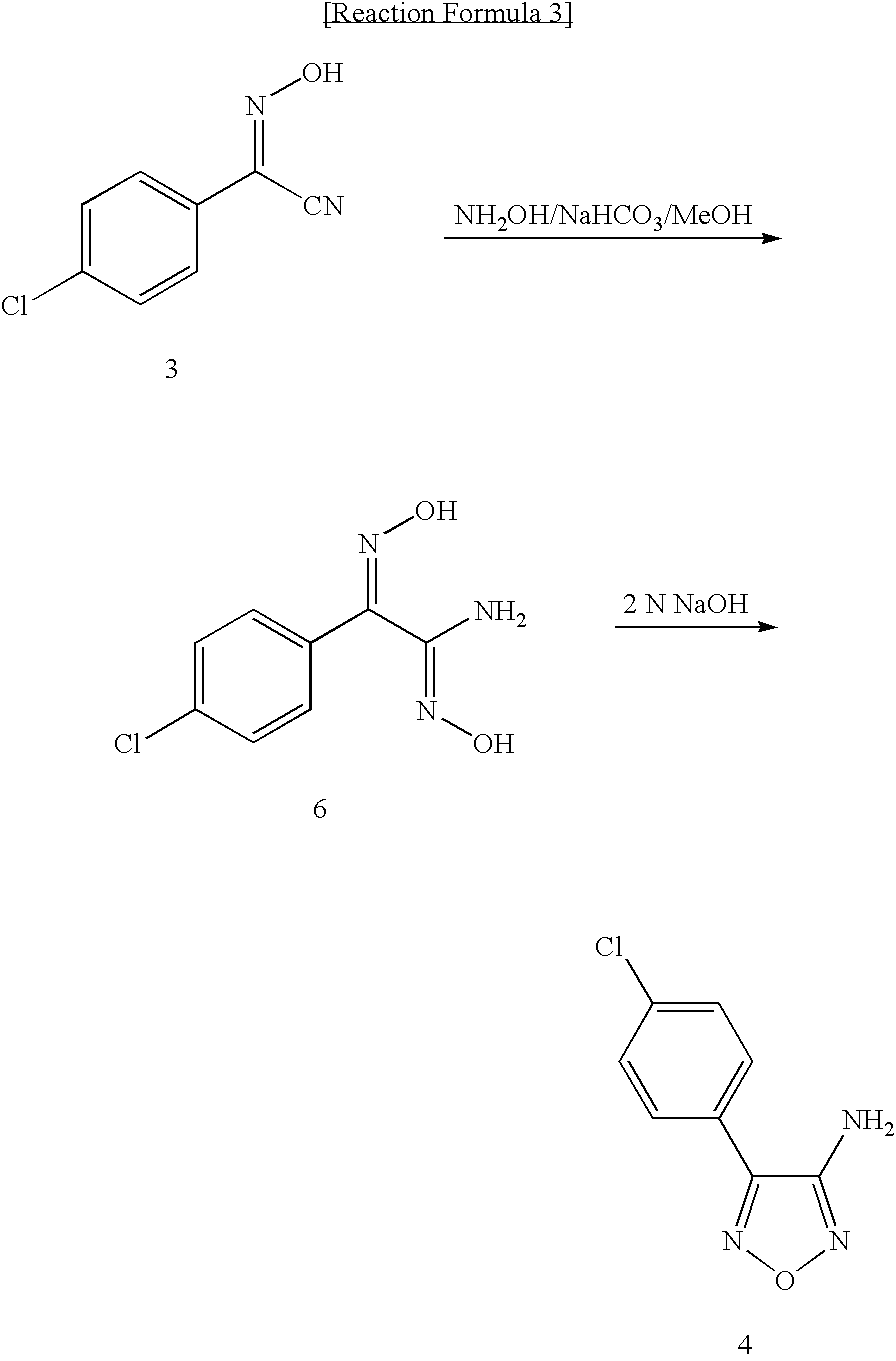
C1=C(Cl)C=CC(C([CN])=NO)=C1.C1=C(Cl)C=CC(C(C(N)=NO)=NO)=C1.C1=C(Cl)C=CC(C2=NON=C2N)=C1
